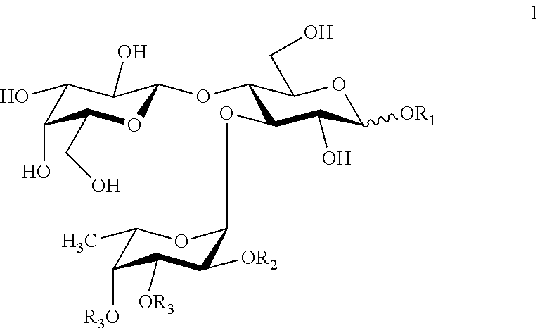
C1(O)C(O)C(CO)OC(OC2C(OC3C([OR2])C([OR3])C([R3O])C(C)O3)C(O)C([OR1])OC2CO)C1O
